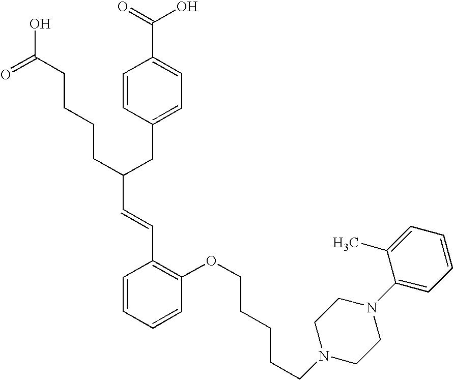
C(C(CC1=CC=C(C(=O)O)C=C1)CCCCC(O)=O)=CC1=C(OCCCCCN2CCN(C3=CC=CC=C3C)CC2)C=CC=C1
